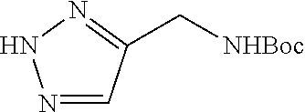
N1=CC(C[NHBoc])=NN1
